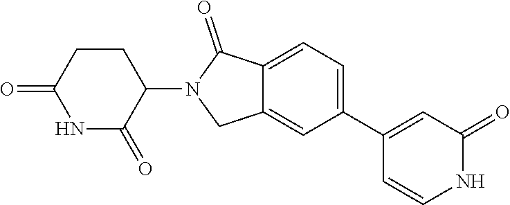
C1=C(C2=CC(=O)NC=C2)C=C2C(=C1)C(=O)N(C1C(=O)NC(=O)CC1)C2
